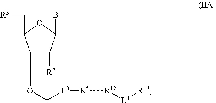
C1(OC[L3][R5][R12][L4][R13])C([R7])C(B)OC1C[R3]
